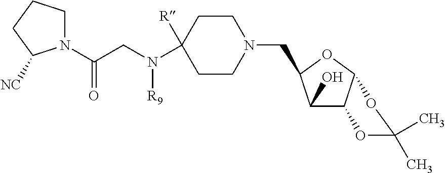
N1(C(CN(C2([R])CCN(CC3C(O)C4C(O3)OC(C)(C)O4)CC2)[R9])=O)CCCC1[NC]
